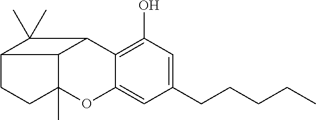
C12C3(C)OC4=CC(CCCCC)=CC(O)=C4C1C(C)(C)C2CC3
